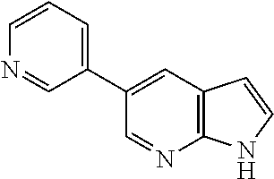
C1(C2=CC=CN=C2)=CC2=C(N=C1)NC=C2
